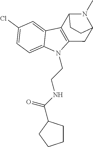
C1(Cl)=CC=C2C(=C1)C1=C(N2CCNC(=O)C2CCCC2)CC2N(C)C1CC2
